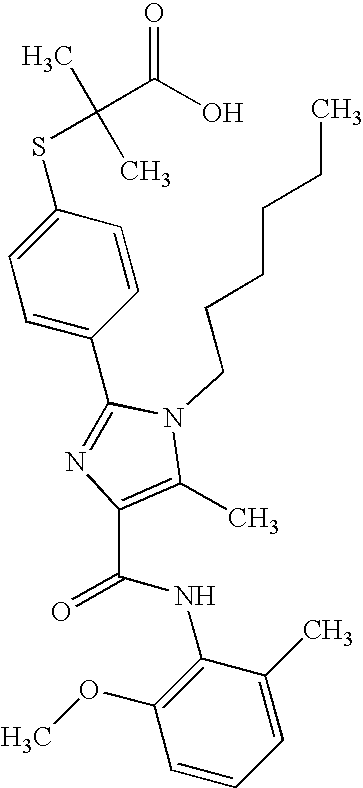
C1(C2=NC(C(NC3=C(OC)C=CC=C3C)=O)=C(C)N2CCCCCC)=CC=C(SC(C)(C)C(O)=O)C=C1
